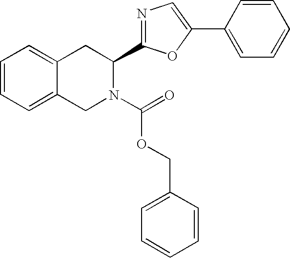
C1=CC=C2C(=C1)CC(C1=NC=C(C3=CC=CC=C3)O1)N(C(=O)OCC1=CC=CC=C1)C2
